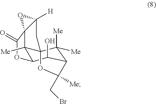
C12([Me])C3C(O)C4C([Me])([Me])C1(CC1([H])C2(C(=O)O3)O1)OC4(CBr)[Me]
